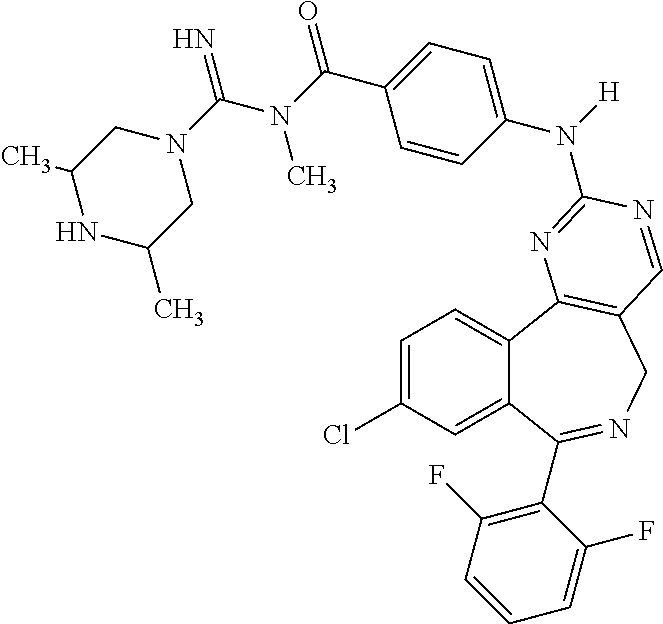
C1=C(Cl)C=C2C(=C1)C1=C(CN=C2C2=C(F)C=CC=C2F)C=NC(N(C2=CC=C(C(N(C(N3CC(C)NC(C)C3)=N)C)=O)C=C2)[H])=N1
